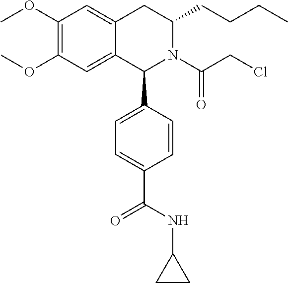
C1(OC)=C(OC)C=C2C(=C1)CC(CCCC)N(C(=O)CCl)C2C1=CC=C(C(NC2CC2)=O)C=C1
